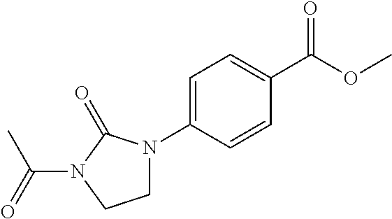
C1N(C2=CC=C(C(OC)=O)C=C2)C(=O)N(C(=O)C)C1
